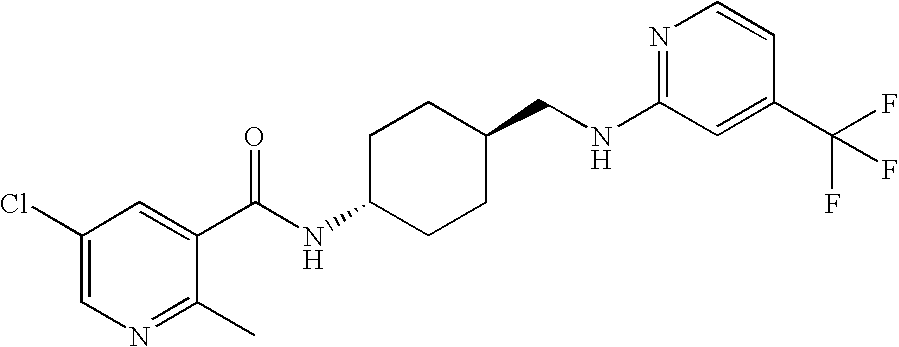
C1(NCC2CCC(NC(=O)C3=CC(Cl)=CN=C3C)CC2)=NC=CC(C(F)(F)F)=C1
